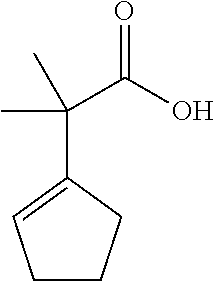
C1CCC(C(C(O)=O)(C)C)=C1
